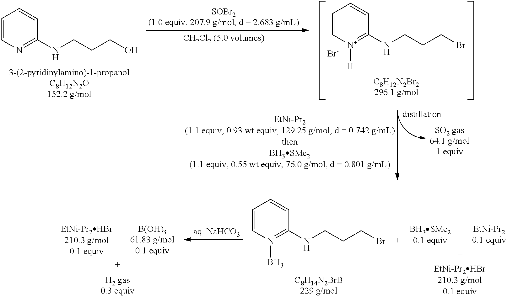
C1=CN=C(NCCCO)C=C1.C1=C[N+]([H])=C(NCCCBr)C=C1.[Br-].C1=CN(B)=C(NCCCBr)C=C1
